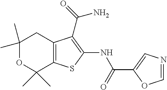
C1(C)(C)OC(C)(C)C2=C(C1)C(C(N)=O)=C(NC(=O)C1=CN=CO1)S2
